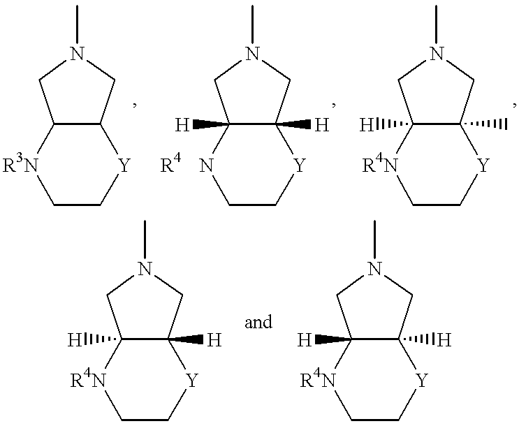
C1C[Y]C2C([R3N]1)CN(C)C2.C1C[Y]C2([H])C([H])(N1)CN(C)C2.C1C[Y]C2(C)C([H])([R4N]1)CN(C)C2.C1C[Y]C2([H])C([H])([R4N]1)CN(C)C2.C1C[Y]C2([H])C([H])([R4N]1)CN(C)C2
